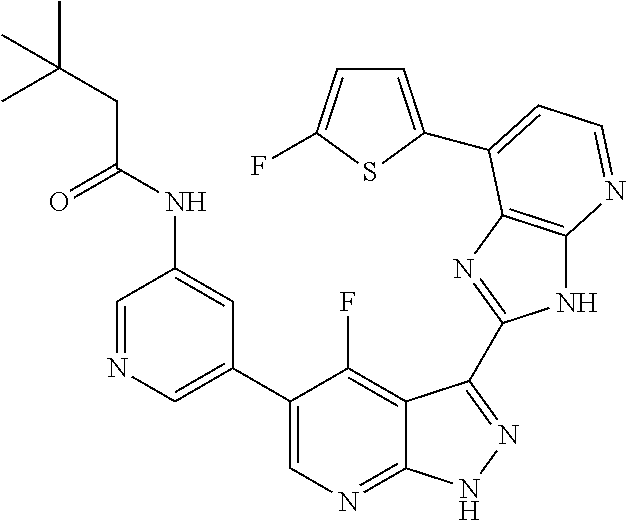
C1=NC=C(C2=CN=C3C(=C2F)C(C2=NC4=C(N2)N=CC=C4C2=CC=C(F)S2)=NN3)C=C1NC(CC(C)(C)C)=O
